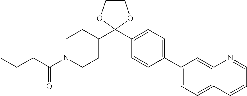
C1=C(C2=CC=C(C3(C4CCN(C(CCC)=O)CC4)OCCO3)C=C2)C=C2N=CC=CC2=C1
